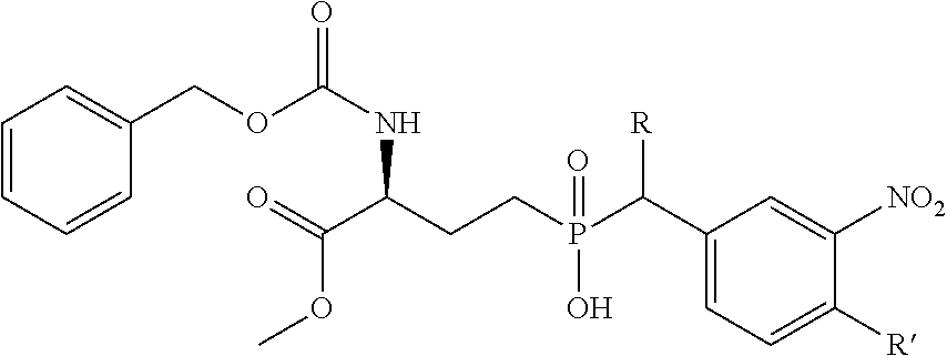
C1=CC=CC(COC(NC(C(=O)OC)CCP(C(C2=CC=C([R])C([NO2])=C2)[R])(=O)O)=O)=C1
